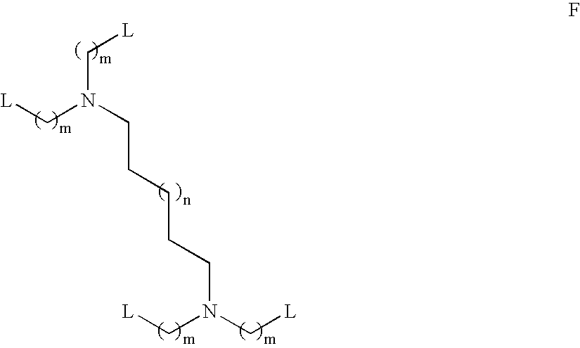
[L]CN(C[L])CCCCCN(C[L])C[L]
